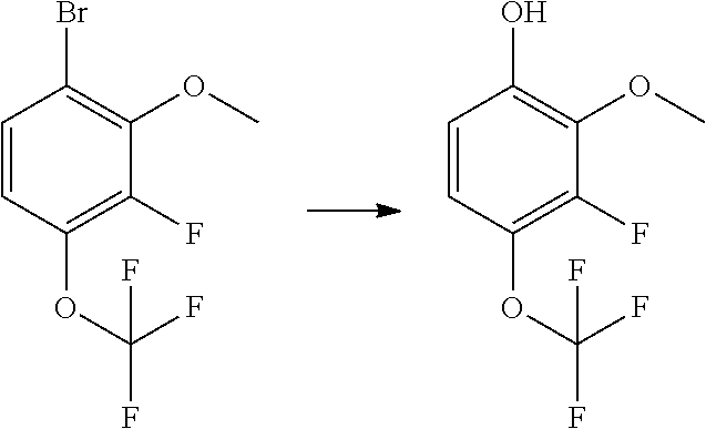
OC1=C(OC)C(F)=C(OC(F)(F)F)C=C1.BrC1=C(OC)C(F)=C(OC(F)(F)F)C=C1
